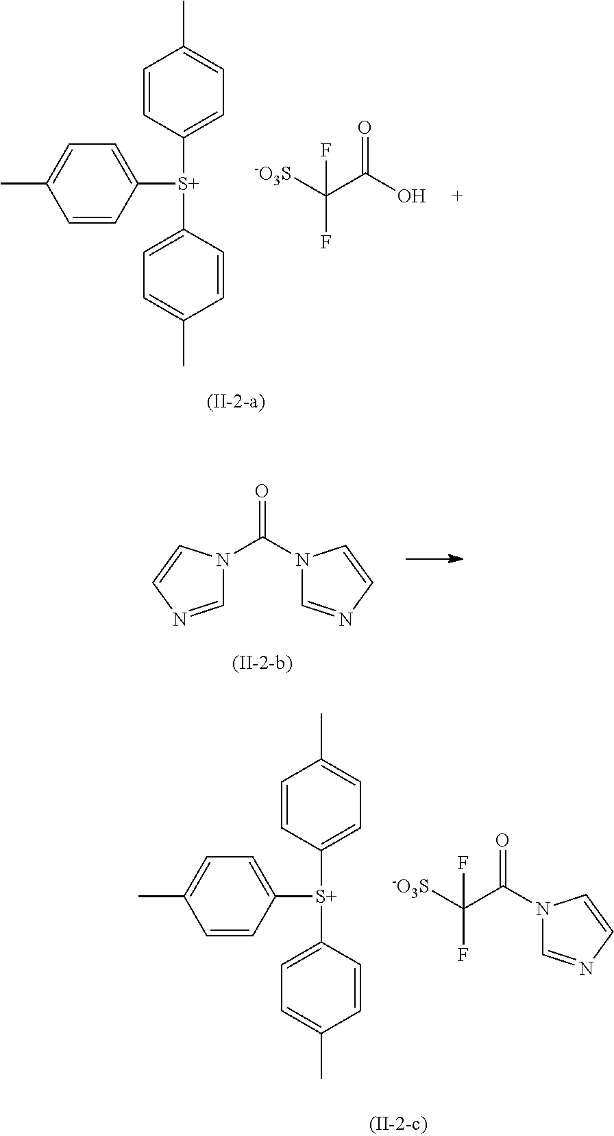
C1=CC([S+](C2=CC=C(C)C=C2)C2=CC=C(C)C=C2)=CC=C1C.FC([-O3S])(C(O)=O)F.O=C(N1C=NC=C1)N1C=NC=C1.C1=CC([S+](C2=CC=C(C)C=C2)C2=CC=C(C)C=C2)=CC=C1C.FC([-O3S])(C(N1C=NC=C1)=O)F
